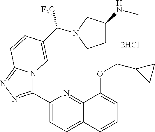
C1(C2=NN=C3N2C=C(C(N2CC(NC)CC2)[F3C])C=C3)=CC=C2C(=N1)C(OCC1CC1)=CC=C2
